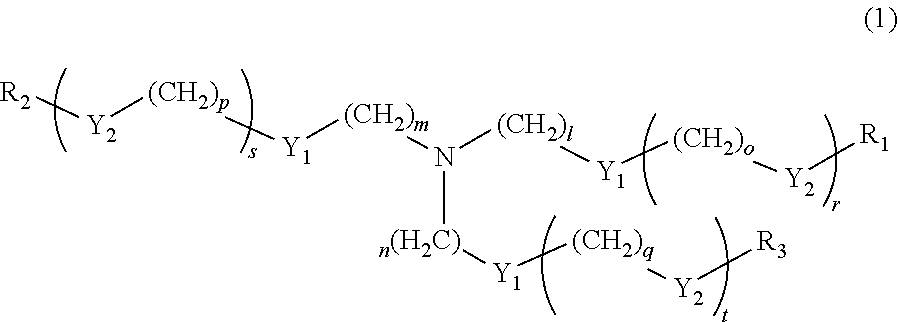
[R2][Y2][(CH2)p][Y1][(CH2)m]N([(CH2)l][Y1][(CH2)o][Y2][R1])[n(H2C)][Y1][(CH2)q][Y2][R3]
